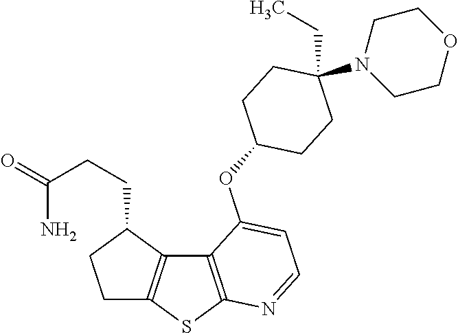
C12=C(SC3=C1C(CCC(=O)N)CC3)N=CC=C2OC1CCC(CC)(N2CCOCC2)CC1
